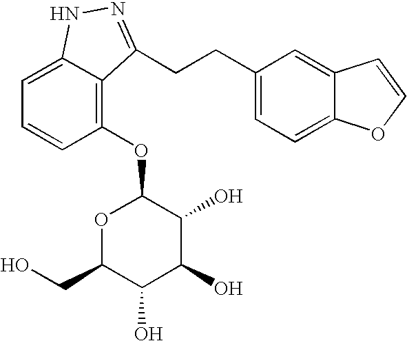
O1C(CO)C(O)C(O)C(O)C1OC1=C2C(=CC=C1)NN=C2CCC1=CC=C2C(=C1)C=CO2
